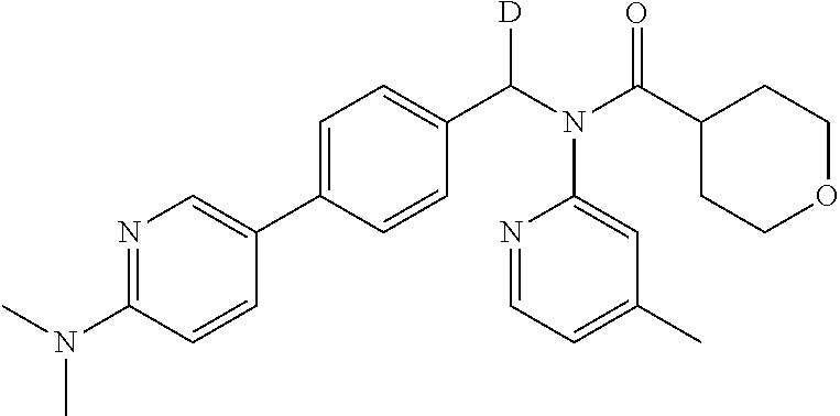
C1=C(C2=CN=C(N(C)C)C=C2)C=CC(C(N(C(C2CCOCC2)=O)C2=CC(C)=CC=N2)[D])=C1
